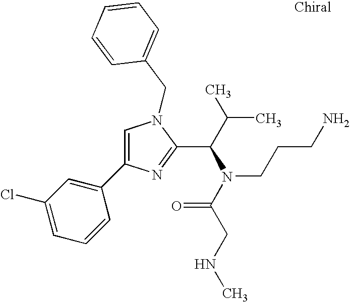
C1=C(C2=CC(Cl)=CC=C2)N=C(C(C(C)C)N(C(CNC)=O)CCCN)N1CC1=CC=CC=C1
